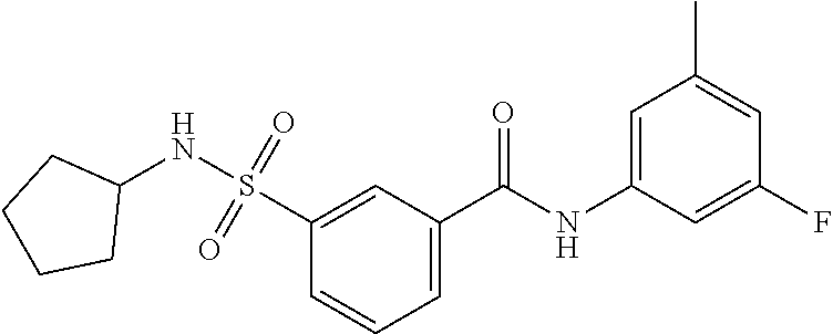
C1=C(C(NC2=CC(C)=CC(F)=C2)=O)C=C(S(=O)(=O)NC2CCCC2)C=C1
